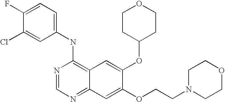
C1(NC2=C3C(=NC=N2)C=C(OCCN2CCOCC2)C(OC2CCOCC2)=C3)=CC=C(F)C(Cl)=C1
